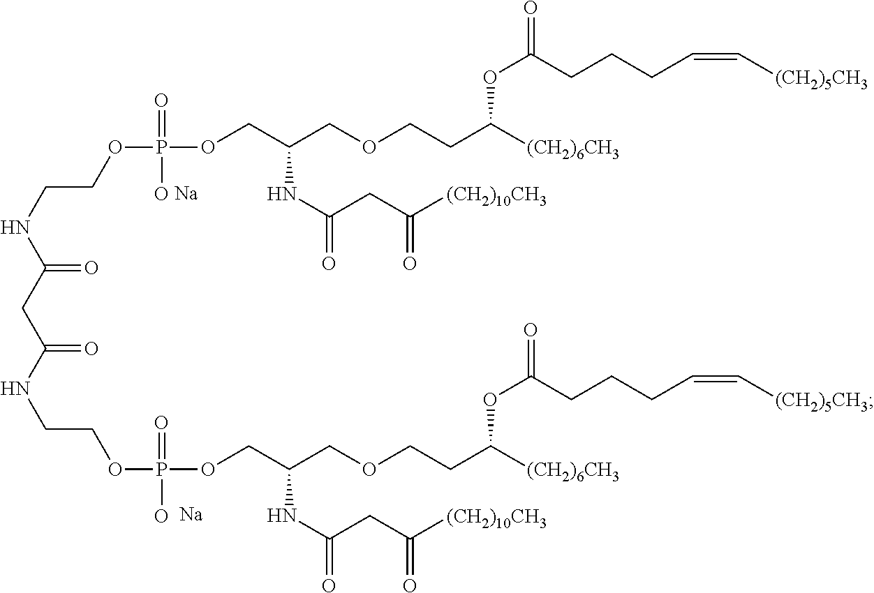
[Na].O(P(OCC(COCCC([(CH2)6CH3])OC(CCCC=C[(CH2)5CH3])=O)NC(CC([(CH2)10CH3])=O)=O)(=O)O)CCNC(CC(NCCOP(OCC(COCCC([(CH2)6CH3])OC(CCCC=C[(CH2)5CH3])=O)NC(CC([(CH2)10CH3])=O)=O)(=O)O)=O)=O.[Na]
